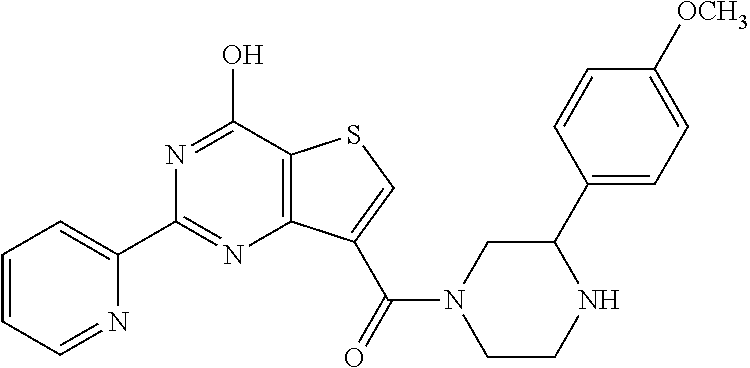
C1=CC=NC(C2=NC3=C(C(O)=N2)SC=C3C(=O)N2CC(C3=CC=C([OCH3])C=C3)NCC2)=C1
